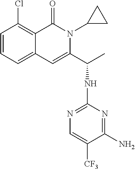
C1=CC=C2C(=C1Cl)C(=O)N(C1CC1)C(C(NC1=NC=C([CF3])C(N)=N1)C)=C2
